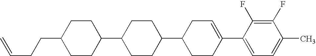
C1(F)=C(F)C(C2=CCC(C3CCC(C4CCC(CCC=C)CC4)CC3)CC2)=CC=C1C
